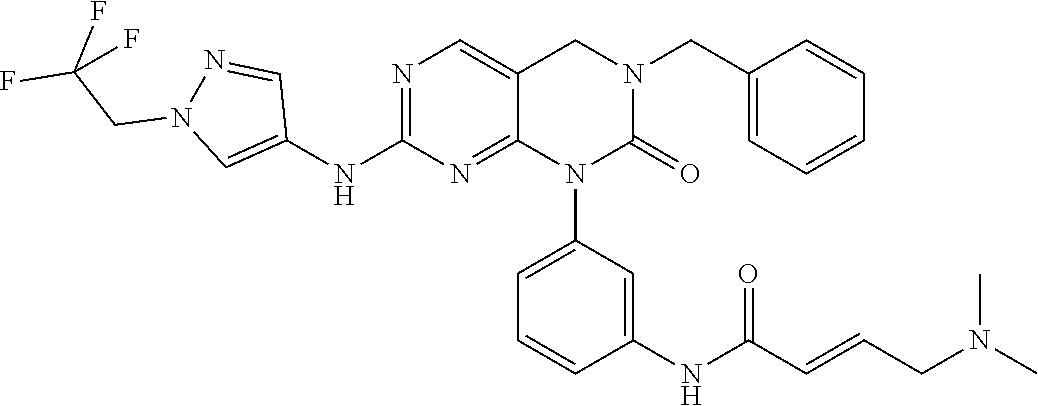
C1(CN2CC3=CN=C(NC4=CN(CC(F)(F)F)N=C4)N=C3N(C3=CC=CC(NC(C=CCN(C)C)=O)=C3)C2=O)=CC=CC=C1
